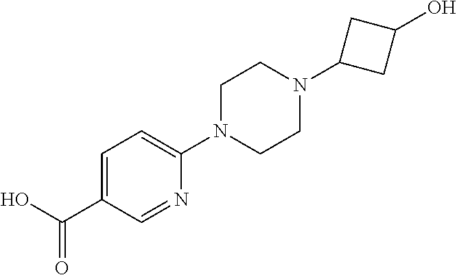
C1=C(C(=O)O)C=NC(N2CCN(C3CC(O)C3)CC2)=C1
